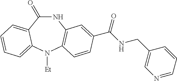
N1C(=O)C2=CC=CC=C2N([Et])C2=C1C=C(C(NCC1=CN=CC=C1)=O)C=C2
